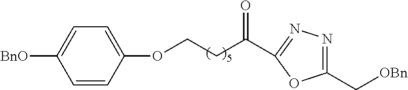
C(CC(=O)C1=NN=C(C[OBn])O1)OC1=CC=C([BnO])C=C1
